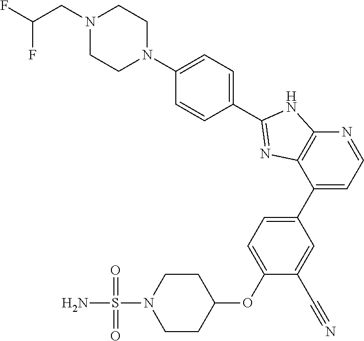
C1CN(S(N)(=O)=O)CCC1OC1=CC=C(C2=CC=NC3=C2N=C(C2=CC=C(N4CCN(CC(F)F)CC4)C=C2)N3)C=C1C#N
